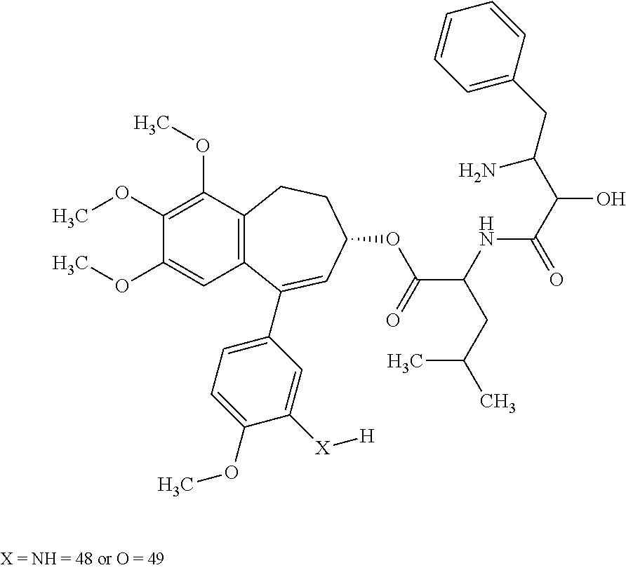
C1(OC)=C(OC)C2=C(C(C3=CC=C(OC)C([X][H])=C3)=CC(OC(C(NC(C(C(N)CC3=CC=CC=C3)O)=O)CC(C)C)=O)CC2)C=C1OC
